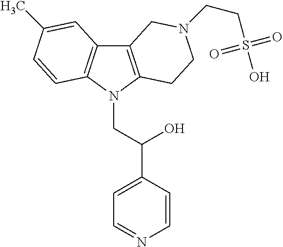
C12=C(N(CC(C3=CC=NC=C3)O)C3=C1C=C(C)C=C3)CCN(CCS(O)(=O)=O)C2
